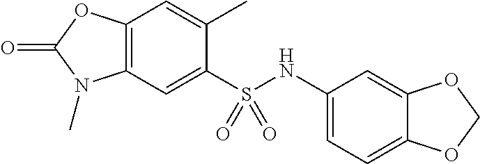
C1(C)=CC2=C(C=C1S(NC1=CC=C3C(=C1)OCO3)(=O)=O)N(C)C(=O)O2
